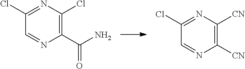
C1(Cl)=NC(Cl)=C(C(N)=O)N=C1.C1(Cl)=NC([CN])=C([CN])N=C1
